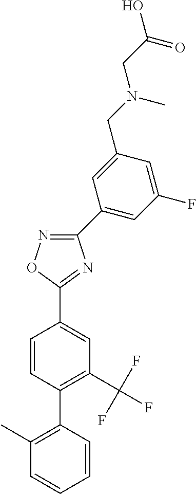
C1=CC(C2=C(C)C=CC=C2)=C(C(F)(F)F)C=C1C1=NC(C2=CC(F)=CC(CN(CC(O)=O)C)=C2)=NO1
